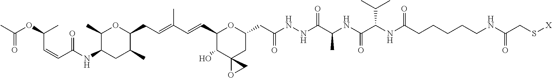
C1(C)C(NC(=O)C=CC(C)OC(=O)C)CC(C)C(CC=C(C)C=CC2C(O)C3(CC(CC(=O)NNC(C(NC(C(NC(=O)CCCCCNC(CS[X])=O)C(C)C)=O)C)=O)O2)OC3)O1
